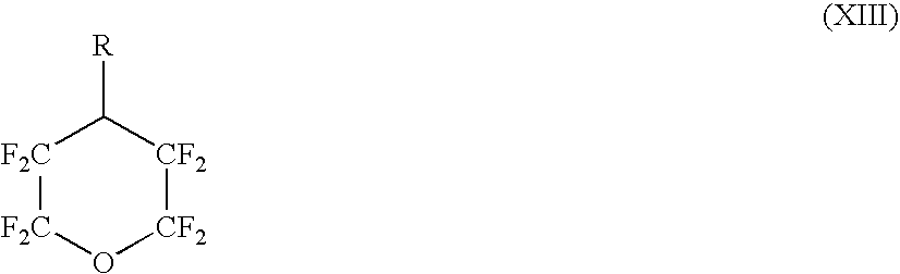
[F2C]1[F2C]O[CF2][CF2]C1[R]
